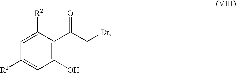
C1(O)=C(C(CBr)=O)C([R2])=CC([R1])=C1
